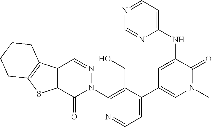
C12=C(C(=O)N(C3=C(CO)C(C4=CN(C)C(=O)C(NC5=CC=NC=N5)=C4)=CC=N3)N=C1)SC1=C2CCCC1
